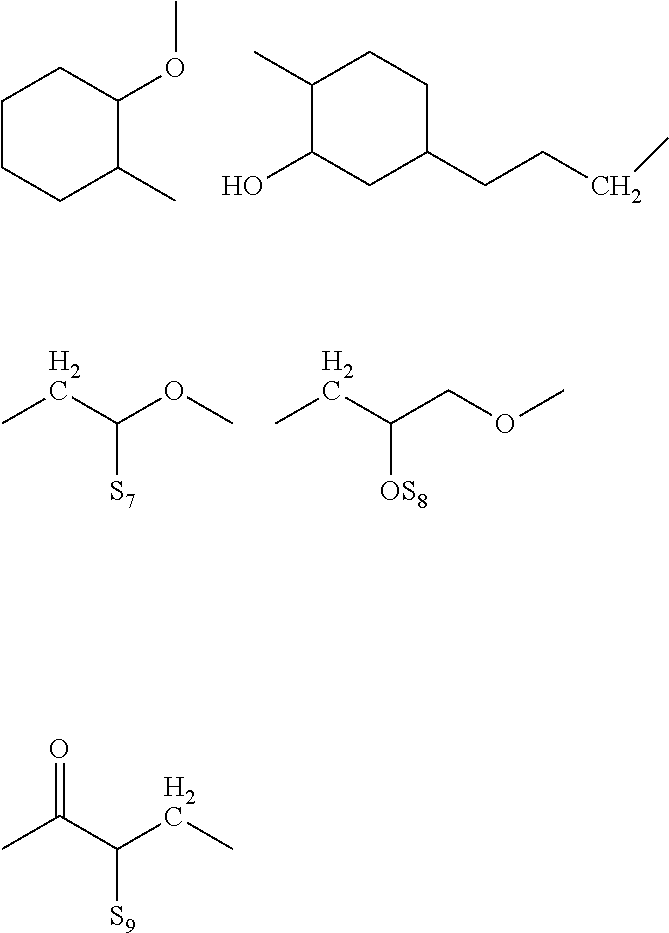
C1CCC(C)C(OC)C1.C1(C)C(O)CC(CCCC)CC1.CCC(OC)[S7].CCC(COC)[OS8].CC(C(CC)[S9])=O
